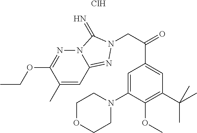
Cl.C(C(=O)C1=CC(C(C)(C)C)=C(OC)C(N2CCOCC2)=C1)N1N=C2C=C(C)C(OCC)=NN2C1=N
